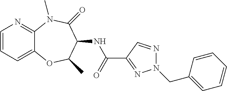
C1=CC=C2C(=N1)N(C)C(=O)C(NC(C1=NN(CC3=CC=CC=C3)N=C1)=O)C(C)O2
